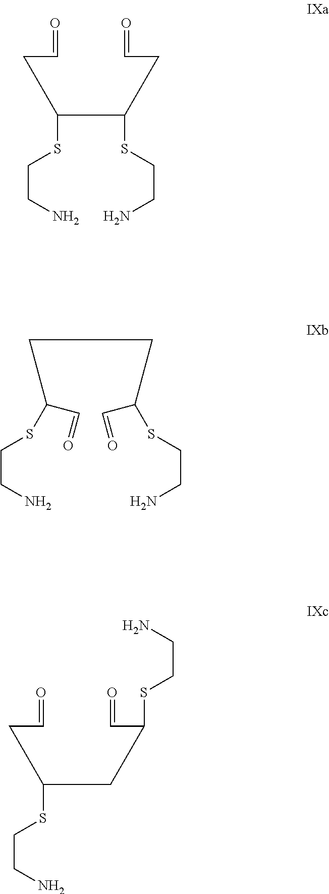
C(CC=O)(CC(CC=O)SCCN)SCCN.C(C(C=O)SCCN)CC(C=O)SCCN.C(CC=O)(CCC(C=O)SCCN)SCCN
